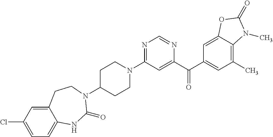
C1C(N2C(=O)NC3=CC=C(Cl)C=C3CC2)CCN(C2=NC=NC(C(C3=CC(C)=C4C(=C3)OC(=O)N4C)=O)=C2)C1
